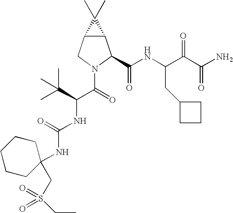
C12C(CN(C(C(NC(=O)NC3(CS(=O)(=O)CC)CCCCC3)C(C)(C)C)=O)C1C(NC(C(C(N)=O)=O)CC1CCC1)=O)C2(C)C
